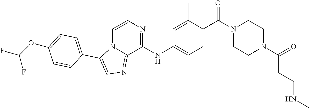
C(N1CCN(C(=O)CCNC)CC1)(C1=CC=C(NC2=NC=CN3C2=NC=C3C2=CC=C(OC(F)F)C=C2)C=C1C)=O
